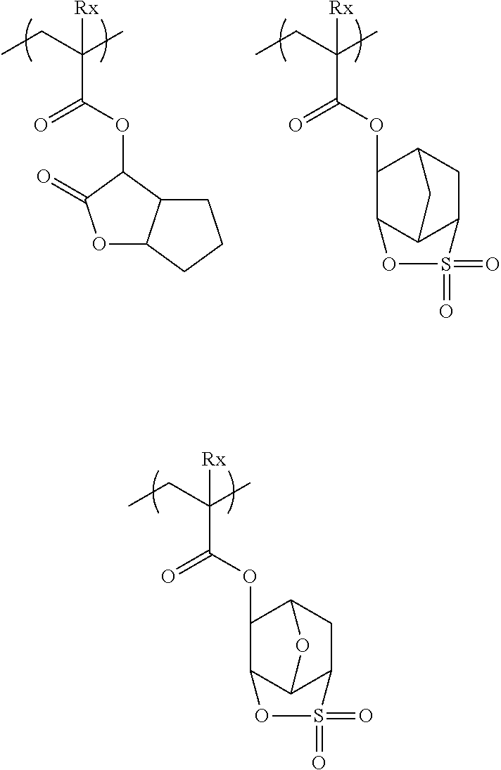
CCC(C)(C(OC1C2C3C(CC1O3)S(=O)(=O)O2)=O)[Rx].CCC(C)(C(OC1C2CCCC2OC1=O)=O)[Rx].CCC(C)(C(OC1C2C3C(CC1C3)S(=O)(=O)O2)=O)[Rx]
